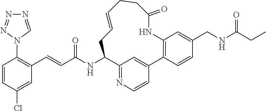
C1=CC(Cl)=CC(C=CC(NC2C3=NC=CC(=C3)C3=C(C=C(CNC(CC)=O)C=C3)NC(=O)CCC=CC2)=O)=C1N1C=NN=N1
